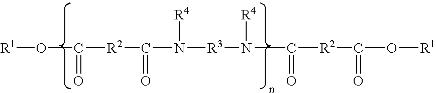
[R1]OC([R2]C(N([R4])[R3]N([R4])C([R2]C(O[R1])=O)=O)=O)=O
